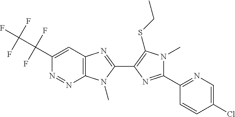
C1(Cl)=CN=C(C2=NC(C3=NC4=C(N=NC(C(F)(F)C(F)(F)F)=C4)N3C)=C(SCC)N2C)C=C1
